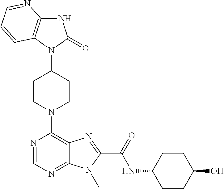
N1C2=C(N(C3CCN(C4=C5C(=NC=N4)N(C)C(C(NC4CCC(O)CC4)=O)=N5)CC3)C1=O)C=CC=N2
